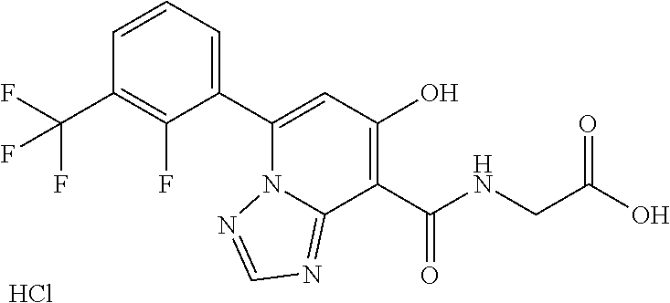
C1=CC=C(C2=CC(O)=C(C(NCC(O)=O)=O)C3=NC=NN23)C(F)=C1C(F)(F)F.Cl
